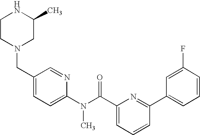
C1CN(CC2=CC=C(N(C(C3=CC=CC(C4=CC=CC(F)=C4)=N3)=O)C)N=C2)CC(C)N1
